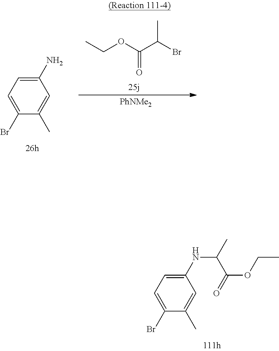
C1(NC(C)C(=O)OCC)=CC=C(Br)C(C)=C1.C1(N)=CC=C(Br)C(C)=C1.CCOC(C(Br)C)=O.[PhNMe2]
